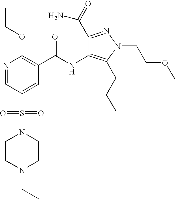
CCOC1=C(C(NC2=C(CCC)N(CCOC)N=C2C(=O)N)=O)C=C(S(=O)(=O)N2CCN(CC)CC2)C=N1
